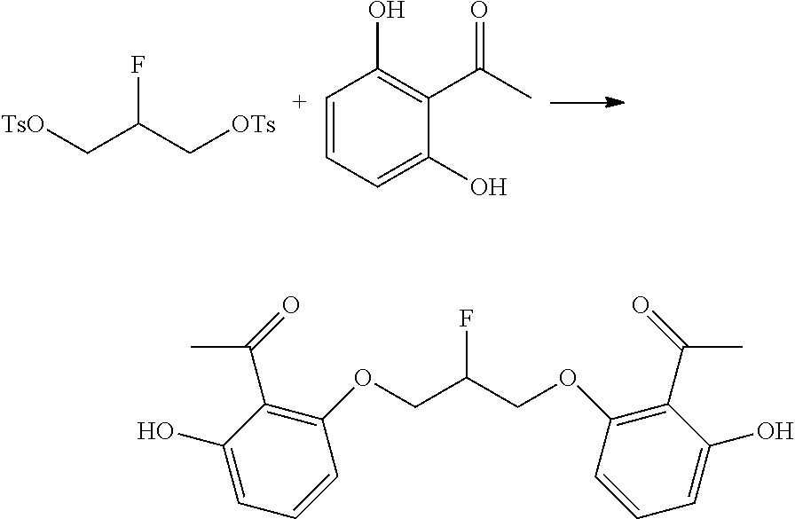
C(C(F)C[OTs])[TsO].[C+]1=CC=C(O)C(C(=O)C)=C1O.O(CC(COC1=C(C(=O)C)C(O)=CC=C1)F)C1=C(C(=O)C)C(O)=CC=C1
